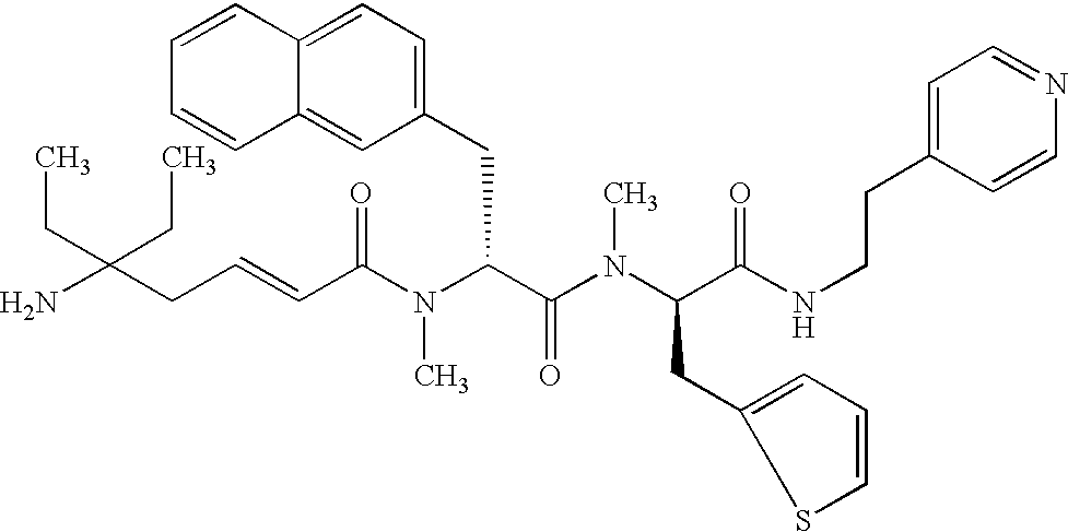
NC(CC=CC(N(C(C(=O)N(C)C(CC1=CC=CS1)C(=O)NCCC1=CC=NC=C1)CC1=CC=C2C(=C1)C=CC=C2)C)=O)(CC)CC
